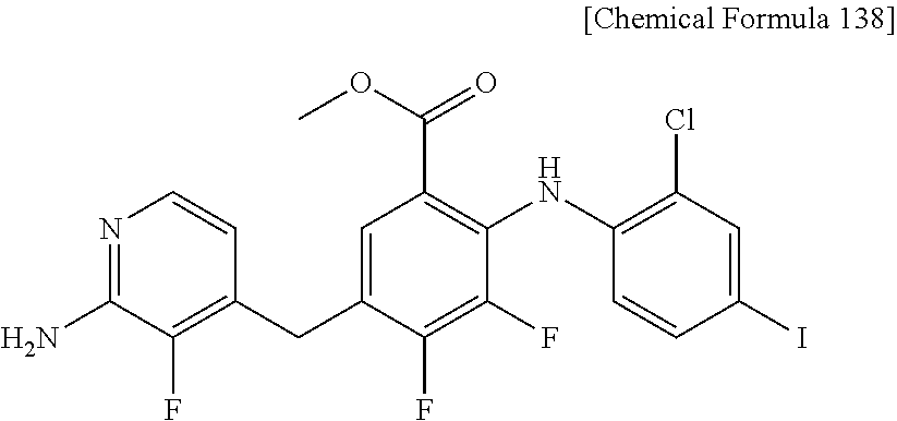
C1(CC2=CC(C(OC)=O)=C(NC3=C(Cl)C=C(I)C=C3)C(F)=C2F)=C(F)C(N)=NC=C1
